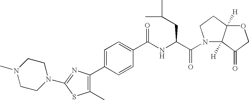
C1CN(C)CCN1C1=NC(C2=CC=C(C(NC(C(=O)N3C4([H])C([H])(CC3)OCC4=O)CC(C)C)=O)C=C2)=C(C)S1
